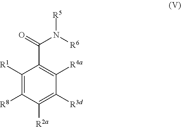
C1([R1])=C([R8])C([R2a])=C([R3d])C([R4a])=C1C(=O)N([R6])[R5]
